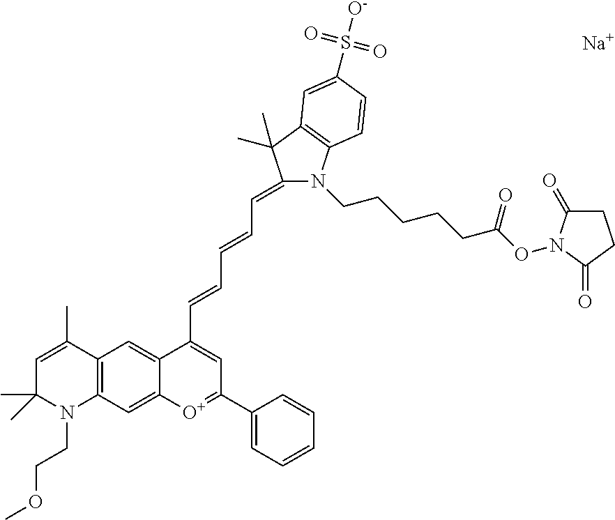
[Na].N1(CCCCCC(ON2C(=O)CCC2=O)=O)C2=C(C(C)(C)C1=CC=CC=CC1=CC(C3=CC=CC=C3)=[O+]C3=CC4=C(C(C)=CC(C)(C)N4CCOC)C=C31)C=C(S([O-])(=O)=O)C=C2
